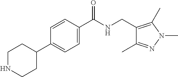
C1NCCC(C2=CC=C(C(NCC3=C(C)N(C)N=C3C)=O)C=C2)C1
